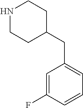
C1=C(F)C=CC=C1CC1CCNCC1
